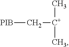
[PIB]C[C+](C)C
